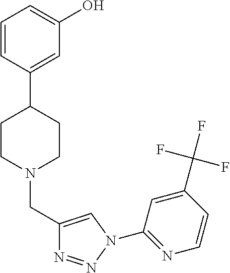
C1=CC(C2CCN(CC3=CN(C4=NC=CC(C(F)(F)F)=C4)N=N3)CC2)=CC(O)=C1
